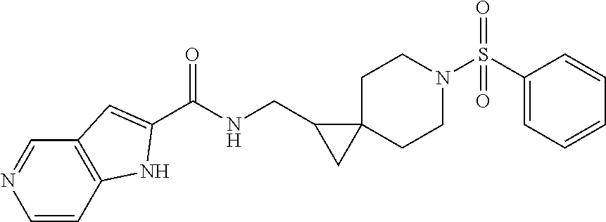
C1=CC2=C(C=N1)C=C(C(NCC1CC13CCN(S(C1=CC=CC=C1)(=O)=O)CC3)=O)N2
